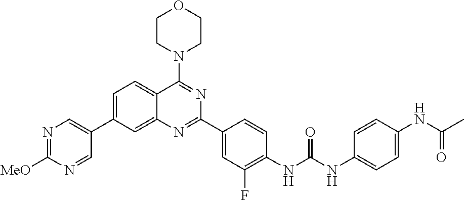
N1=C([MeO])N=CC(C2=CC=C3C(=C2)N=C(C2=CC(F)=C(NC(NC4=CC=C(NC(C)=O)C=C4)=O)C=C2)N=C3N2CCOCC2)=C1
